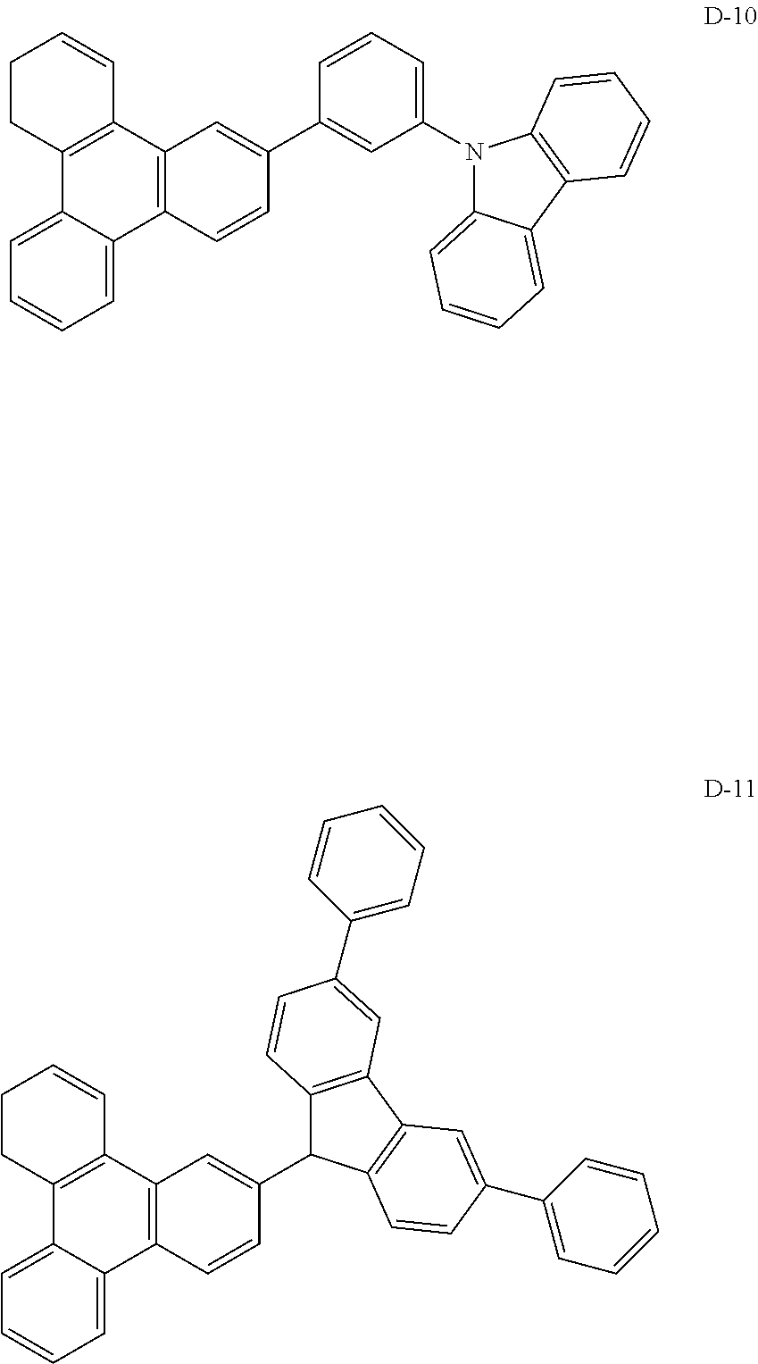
C1=C2C(=CC=C1)C1=C(C3=C2CCC=C3)C=C(C2=CC(N3C4=CC=CC=C4C4=C3C=CC=C4)=CC=C2)C=C1.C1=C2C(=CC=C1)C1=C(C3=C2CCC=C3)C=C(C2C3=C(C4=C2C=CC(C2=CC=CC=C2)=C4)C=C(C2=CC=CC=C2)C=C3)C=C1
